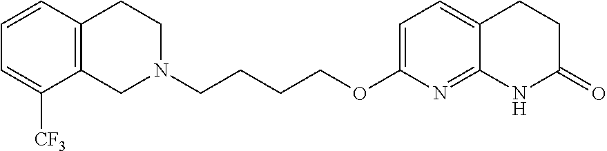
C12=C(CCN(CCCCOC3=CC=C4C(=N3)NC(=O)CC4)C1)C=CC=C2[CF3]
